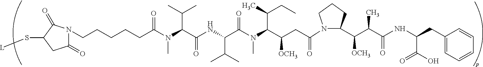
C(N(C(C(NC(C(N(C(C(CC(=O)N1C(C(C(C(NC(C(O)=O)CC2=CC=CC=C2)=O)C)[OCH3])CCC1)[OCH3])C(C)CC)C)=O)C(C)C)=O)C(C)C)C)(CCCCCN1C(=O)CC(S[L])C1=O)=O
